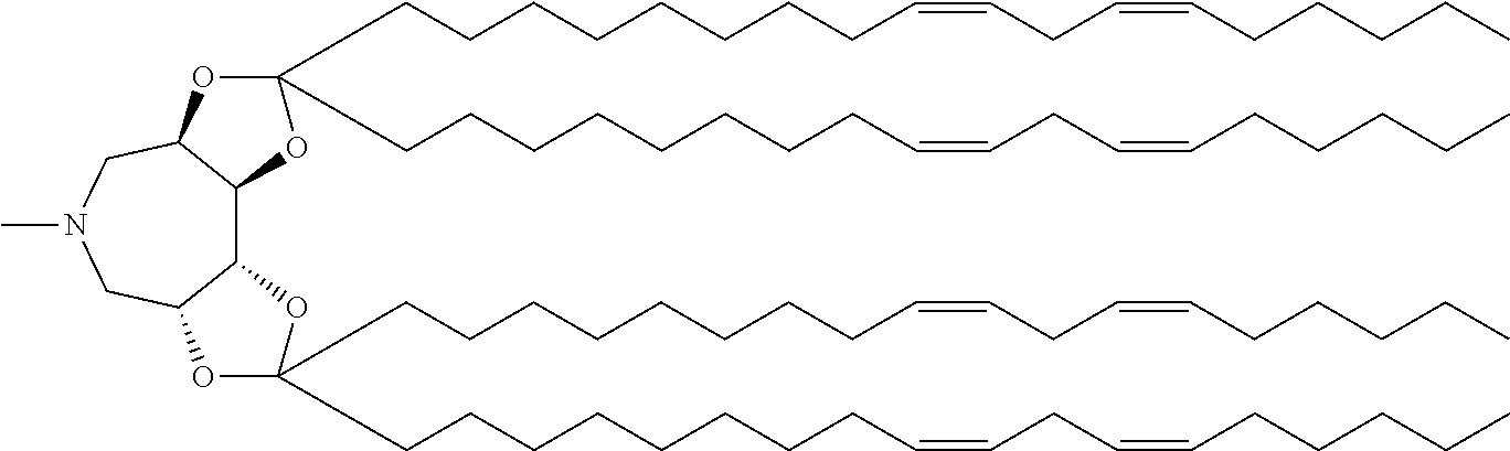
C(CCCCCCCC=CCC=CCCCCC)C1(CCCCCCCCC=CCC=CCCCCC)OC2C3C(CN(C)CC2O1)OC(CCCCCCCCC=CCC=CCCCCC)(CCCCCCCCC=CCC=CCCCCC)O3
